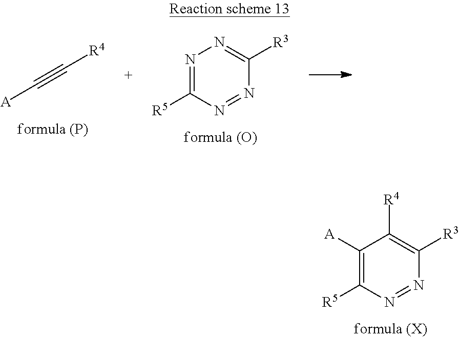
C1([A])=C([R5])N=NC([R3])=C1[R4].N1=C([R5])N=NC([R3])=N1.[A]C#C[R4]
